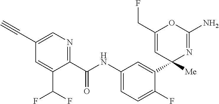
C1(C(NC2=CC=C(F)C(C3([Me])N=C(N)OC(CF)=C3)=C2)=O)=NC=C(C#C)C=C1C(F)F
